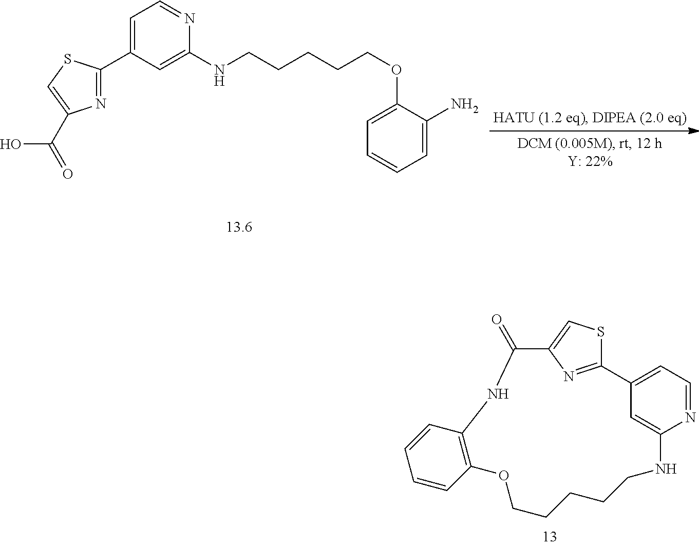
N1C2=C(C=CC=C2)OCCCCCNC2=CC(=CC=N2)C2=NC(=CS2)C1=O.C1=C(C2=NC(C(=O)O)=CS2)C=C(NCCCCCOC2=CC=CC=C2N)N=C1
